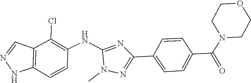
N1(C(C2=CC=C(C3=NN(C)C(NC4=C(Cl)C5=C(NN=C5)C=C4)=N3)C=C2)=O)CCOCC1
